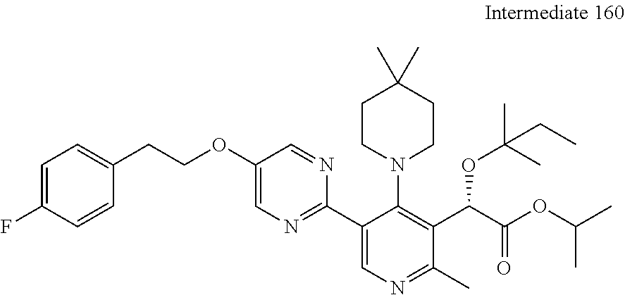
C1=C(F)C=CC(CCOC2=CN=C(C3=CN=C(C)C(C(C(OC(C)C)=O)OC(C)(C)CC)=C3N3CCC(C)(C)CC3)N=C2)=C1
